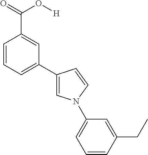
C1=CC=C(C2=CN(C3=CC=CC(CC)=C3)C=C2)C=C1C(=O)O[H]
